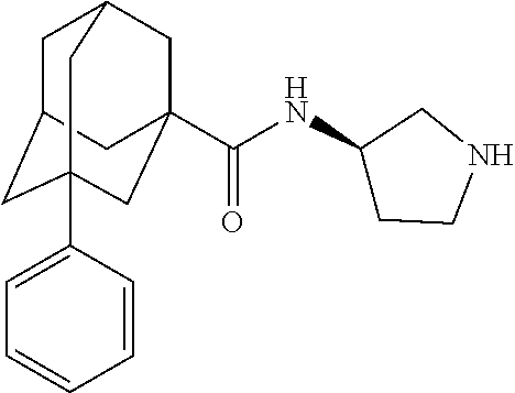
C1C2CC3(C4=CC=CC=C4)CC(C(NC4CCNC4)=O)(CC1C3)C2
